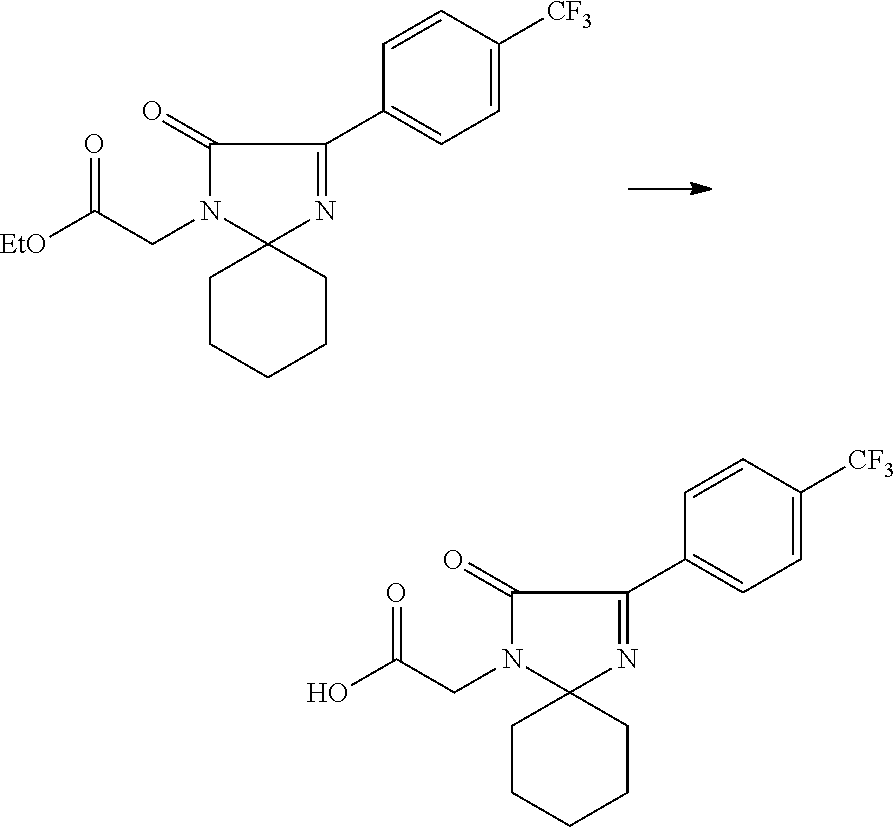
C1(=O)N(CC([EtO])=O)C2(N=C1C1=CC=C([CF3])C=C1)CCCCC2.C1(=O)N(CC(O)=O)C2(N=C1C1=CC=C([CF3])C=C1)CCCCC2
